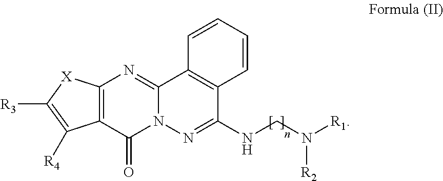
C12=C(C(=O)N3C(=N1)C1=C(C(NCN([R1])[R2])=N3)C=CC=C1)C([R4])=C([R3])[X]2
